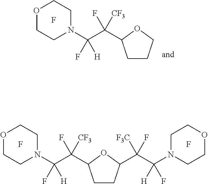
F.C1CC(C(C([H])(F)N2CCOCC2)([F3C])F)OC1C(C(N1CCOCC1)([H])F)([CF3])F.F.F.C1CCOC1C(C(N1CCOCC1)([H])F)([CF3])F
